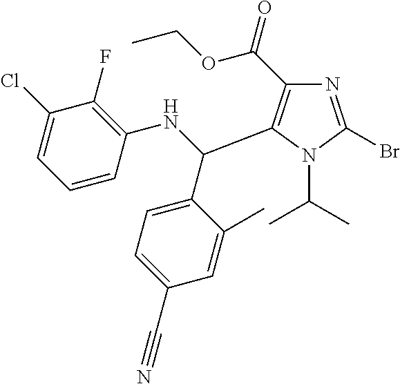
N1=C(Br)N(C(C)C)C(C(C2=CC=C(C#N)C=C2C)NC2=C(F)C(Cl)=CC=C2)=C1C(=O)OCC
